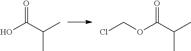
OC(C(C)C)=O.O(C(C(C)C)=O)CCl
